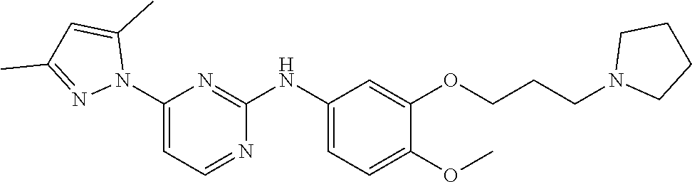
C1(N2C(C)=CC(C)=N2)=CC=NC(NC2=CC=C(OC)C(OCCCN3CCCC3)=C2)=N1
